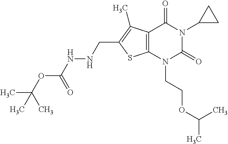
C12=C(N(CCOC(C)C)C(=O)N(C3CC3)C1=O)SC(CNNC(OC(C)(C)C)=O)=C2C
